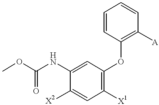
COC(NC1=CC(OC2=C([A])C=CC=C2)=C([X1])C=C1[X2])=O
